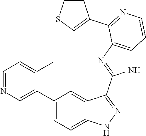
C1(C2=CN=CC=C2C)=CC=C2C(=C1)C(C1=NC3=C(N1)C=CN=C3C1=CSC=C1)=NN2
